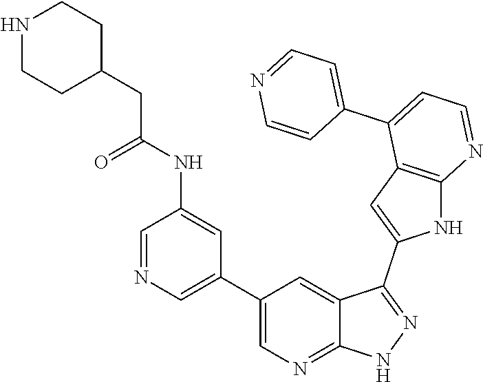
C1(C2=CN=CC(NC(=O)CC3CCNCC3)=C2)=CN=C2C(=C1)C(C1=CC3=C(N1)N=CC=C3C1=CC=NC=C1)=NN2
